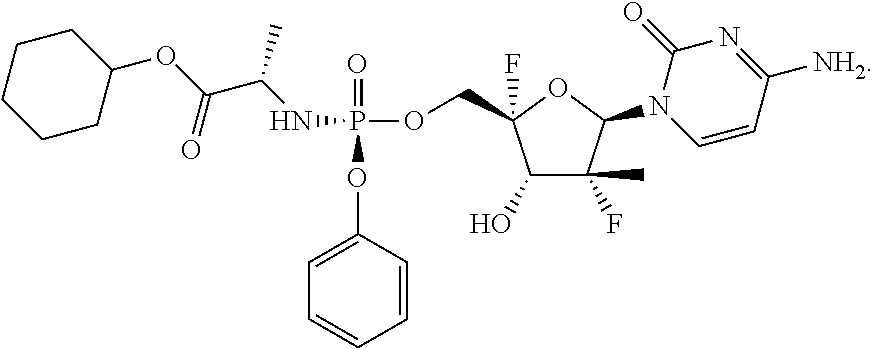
C1=CC(OP(OCC2(F)C(O)C(F)(C)C(N3C=CC([NH2])=NC3=O)O2)(=O)NC(C(OC2CCCCC2)=O)C)=CC=C1
